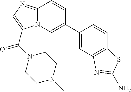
N12C(=NC=C1C(=O)N1CCN(C)CC1)C=CC(C1=CC3=C(C=C1)SC(N)=N3)=C2
